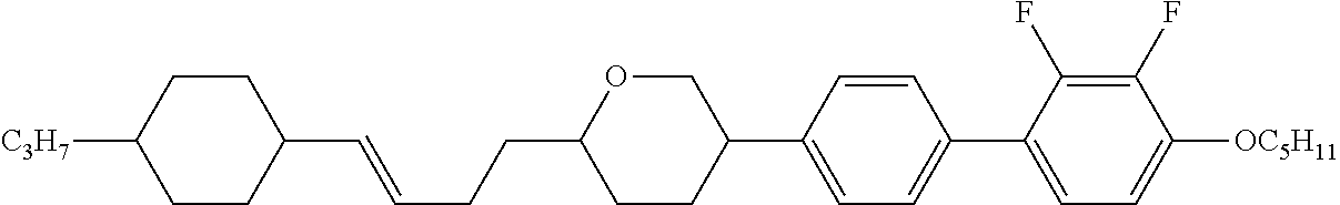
C1(C=CCCC2CCC(C3=CC=C(C4=CC=C([OC5H11])C(F)=C4F)C=C3)CO2)CCC([C3H7])CC1
